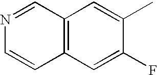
C12=C(C=C(F)C(C)=C1)C=CN=C2
